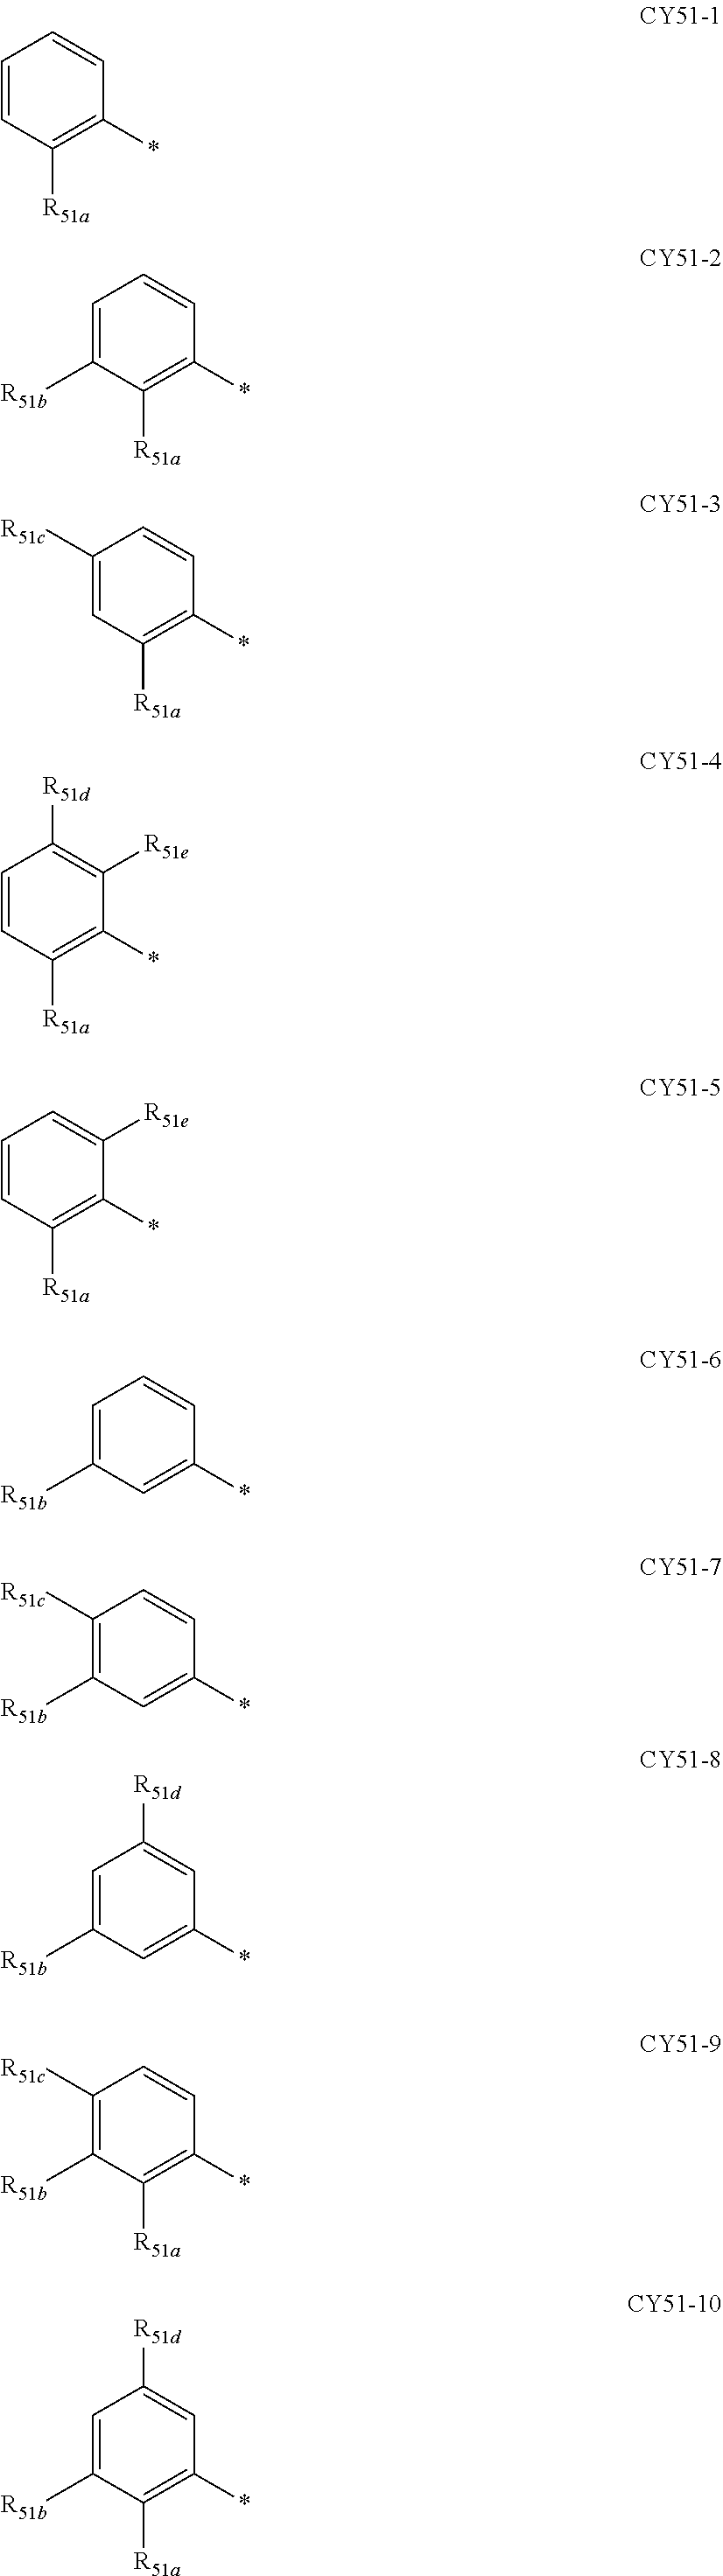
C1=CC([R51a])=C(*)C=C1.C1=C([R51b])C([R51a])=C(*)C=C1.C1([R51c])=CC([R51a])=C(*)C=C1.C1=CC([R51a])=C(*)C([R51e])=C1[R51d].C1=CC([R51a])=C(*)C([R51e])=C1.C1=C([R51b])C=C(*)C=C1.C1([R51c])=C([R51b])C=C(*)C=C1.C1=C([R51b])C=C(*)C=C1[R51d].C1([R51c])=C([R51b])C([R51a])=C(*)C=C1.C1=C([R51b])C([R51a])=C(*)C=C1[R51d]
